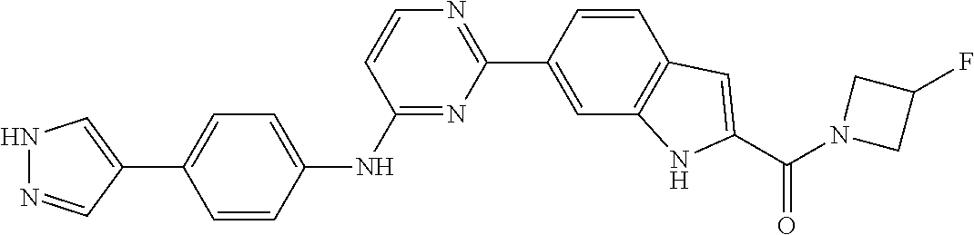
N1N=CC(C2=CC=C(NC3=NC(C4=CC5=C(C=C4)C=C(C(N4CC(F)C4)=O)N5)=NC=C3)C=C2)=C1
